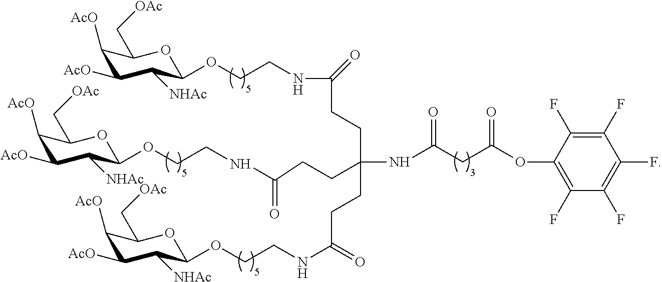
C1([AcO])C([AcO])C([NHAc])C(OCCNC(=O)CCC(CCC(NCCOC2C([NHAc])C([AcO])C([AcO])C(C[OAc])O2)=O)(NC(CC(=O)OC2=C(F)C(F)=C(F)C(F)=C2F)=O)CCC(NCCOC2C([NHAc])C([AcO])C([AcO])C(C[OAc])O2)=O)OC1C[OAc]
